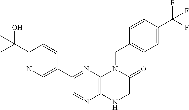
C1(C2=NC3=C(N=C2)NCC(=O)N3CC2=CC=C(C(F)(F)F)C=C2)=CN=C(C(O)(C)C)C=C1
